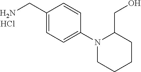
C1(CN)=CC=C(N2CCCCC2CO)C=C1.Cl
